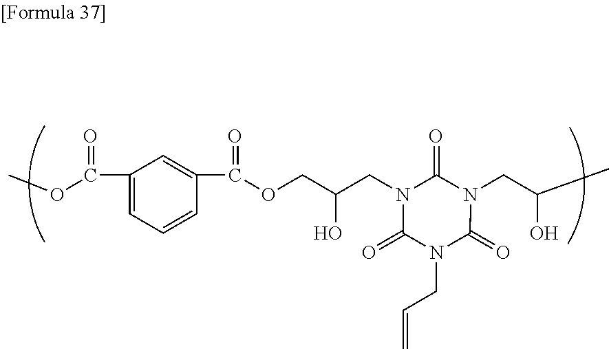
C1=C(C(=O)OCC(CN2C(=O)N(CC(O)C)C(=O)N(CC=C)C2=O)O)C=CC=C1C(=O)OC
